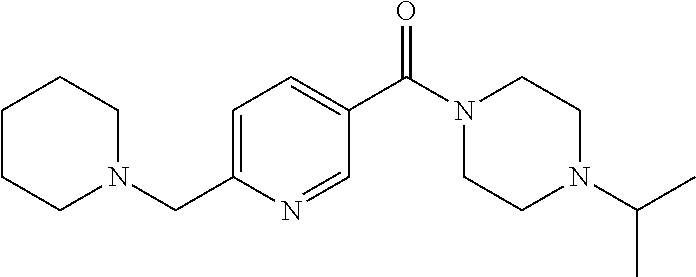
C1CCN(CC2=CC=C(C(N3CCN(C(C)C)CC3)=O)C=N2)CC1
